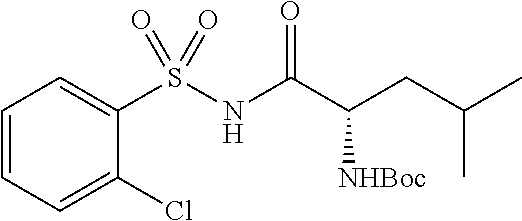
C1=CC=C(Cl)C(S(NC(C(CC(C)C)[NHBoc])=O)(=O)=O)=C1
